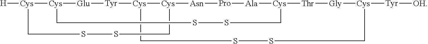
[H][Cys]1[Cys]2[Glu][Tyr][Cys]3[Cys]([Asn][Pro][Ala][Cys]([Thr][Gly][Cys]([Tyr][OH])CSSC3)CSSC2)CSSC1
